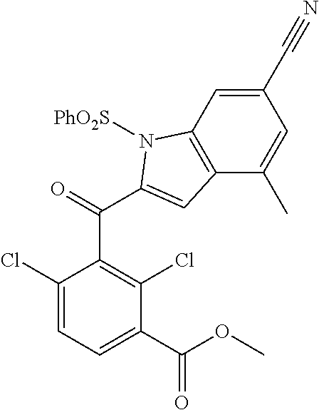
ClC1=CC=C(C(OC)=O)C(Cl)=C1C(C1=CC2=C(N1[PhO2S])C=C(C#N)C=C2C)=O
